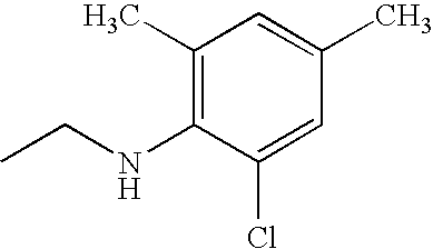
C1(C)=C(NCC)C(Cl)=CC(C)=C1
